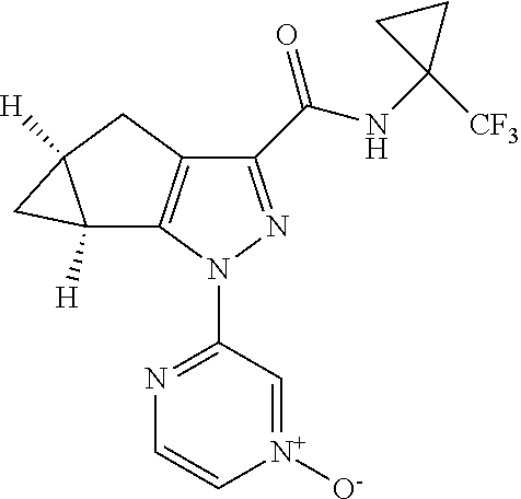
C1(C(NC2([CF3])CC2)=O)=NN(C2=NC=C[N+]([O-])=C2)C2=C1CC1([H])C2([H])C1
